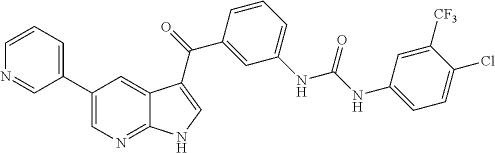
C1(C2=CC=CN=C2)=CN=C2C(=C1)C(C(=O)C1=CC(NC(NC3=CC=C(Cl)C([CF3])=C3)=O)=CC=C1)=CN2
